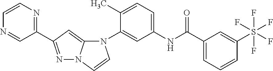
C1(N2C3=CC(C4=NC=CN=C4)=NN3C=C2)=CC(NC(C2=CC=CC(S(F)(F)(F)(F)F)=C2)=O)=CC=C1C
